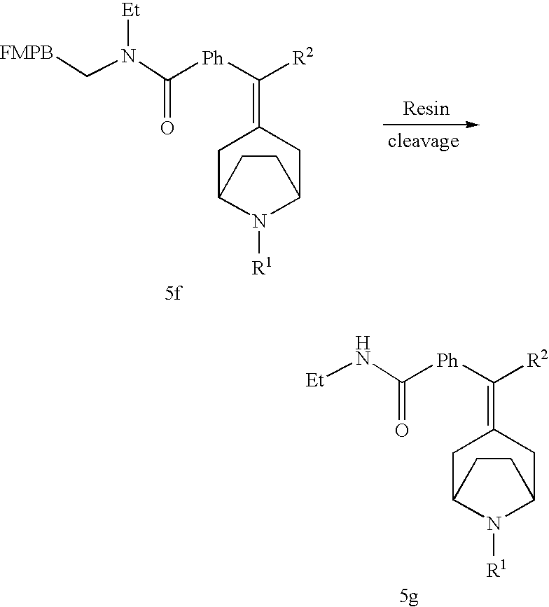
C1C2N([R1])C(CC1=C([Ph]C(=O)N(C[FMPB])[Et])[R2])CC2.C1C2N([R1])C(CC1=C([Ph]C(=O)N[Et])[R2])CC2
